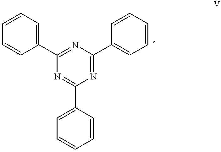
C1=CC=C(C2=NC(C3=CC=CC=C3)=NC(C3=CC=CC=C3)=N2)C=C1
